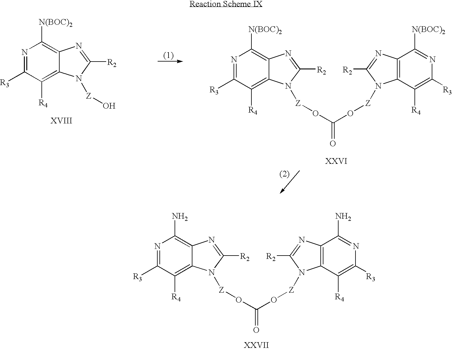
N1=C([R3])C([R4])=C2C(=C1[N(BOC)2])N=C([R2])N2[Z]O.N1=C([R3])C([R4])=C2C(=C1[N(BOC)2])N=C([R2])N2[Z]OC(=O)O[Z]N1C2=C(C([N(BOC)2])=NC([R3])=C2[R4])N=C1[R2].N1=C([R3])C([R4])=C2C(=C1N)N=C([R2])N2[Z]OC(=O)O[Z]N1C2=C(C(N)=NC([R3])=C2[R4])N=C1[R2]
